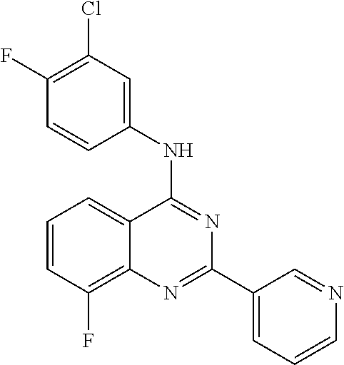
C1=CC(F)=C2C(=C1)C(NC1=CC(Cl)=C(F)C=C1)=NC(C1=CC=CN=C1)=N2
